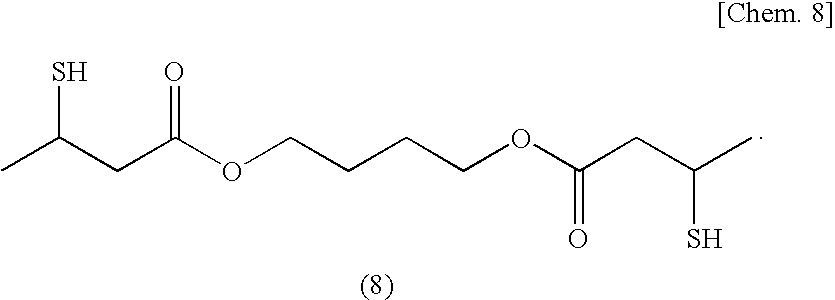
CC(CC(OCCCCOC(CC(C)S)=O)=O)S
